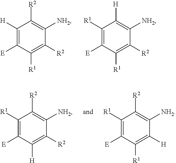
C1([H])=C([E])C([R1])=C([R2])C([NH2])=C1[R2].C1([R1])=C([E])C([R1])=C([R2])C([NH2])=C1[H].C1([R1])=C([E])C([H])=C([R2])C([NH2])=C1[R2].C1([R1])=C([E])C([R1])=C([H])C([NH2])=C1[R2]
